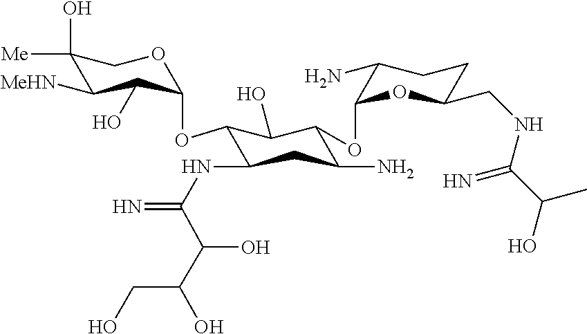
C1(O)([Me])C([MeHN])C(O)C(OC2C(NC(=N)C(O)C(O)CO)CC(N)C(OC3OC(CNC(C(O)C)=N)CCC3N)C2O)OC1
